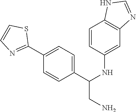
C1=CC(NC(CN)C2=CC=C(C3=NC=CS3)C=C2)=CC2=C1NC=N2
